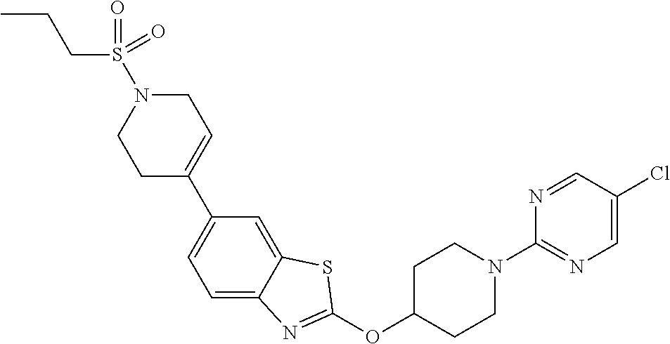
C1C(C2=CC=C3C(=C2)SC(OC2CCN(C4=NC=C(Cl)C=N4)CC2)=N3)=CCN(S(CCC)(=O)=O)C1
